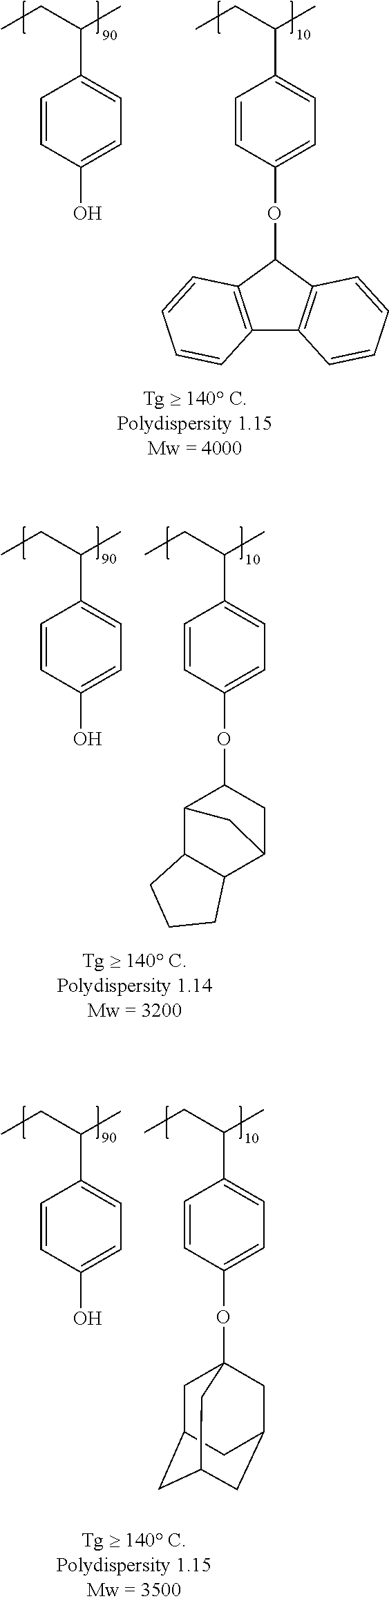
C1=CC(O)=CC=C1C(CC)C.C1=CC(OC2C3=C(C4=C2C=CC=C4)C=CC=C3)=CC=C1C(CC)C.C1=CC(O)=CC=C1C(CC)C.C1=CC(OC2C3C4C(C(C2)C3)CCC4)=CC=C1C(CC)C.C1=CC(O)=CC=C1C(CC)C.C1=CC(OC23CC4CC(CC(C2)C4)C3)=CC=C1C(CC)C
